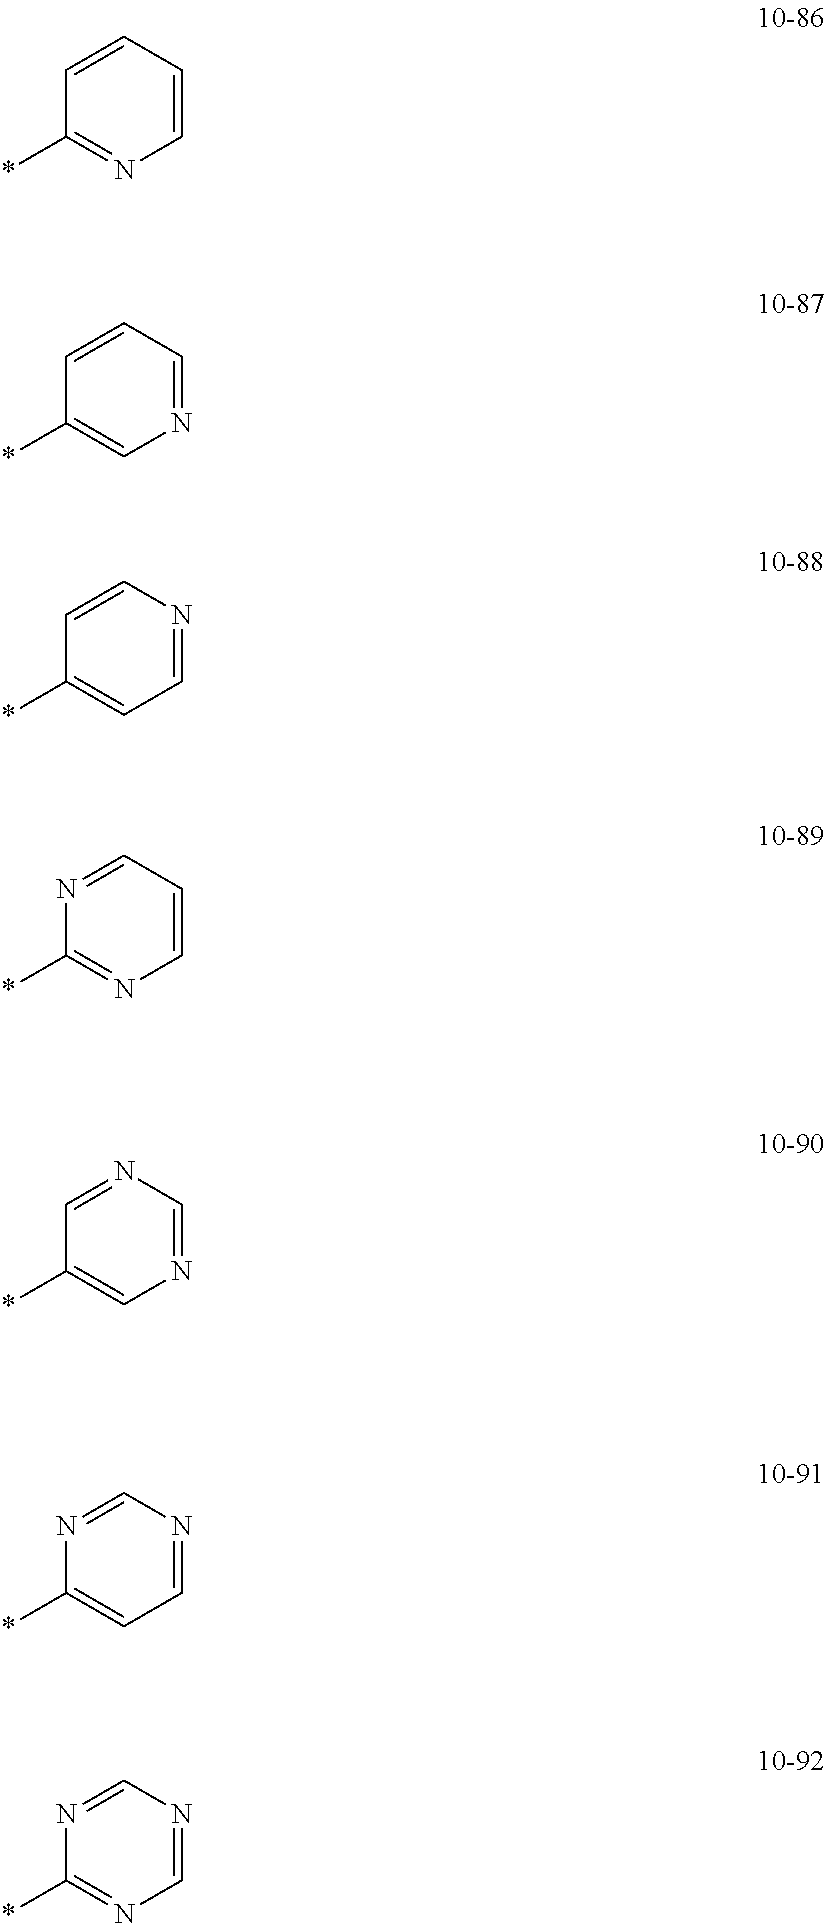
C1=CC=CC(*)=N1.N1=CC=CC(*)=C1.C1=NC=CC(*)=C1.C1=CC=NC(*)=N1.N1=CN=CC(*)=C1.C1=NC=NC(*)=C1.C1=NC=NC(*)=N1
